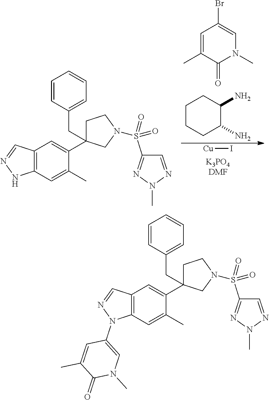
C1=C(C)C(=O)N(C)C=C1Br.C1CCC(N)C(N)C1.[Cu]I.C12=C(C=C(C)C(C3(CC4=CC=CC=C4)CCN(S(C4=NN(C)N=C4)(=O)=O)C3)=C1)NN=C2.C12=C(C=C(C)C(C3(CC4=CC=CC=C4)CCN(S(C4=NN(C)N=C4)(=O)=O)C3)=C1)N(C1=CN(C)C(=O)C(C)=C1)N=C2
